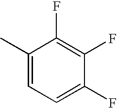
C1(C)=CC=C(F)C(F)=C1F
